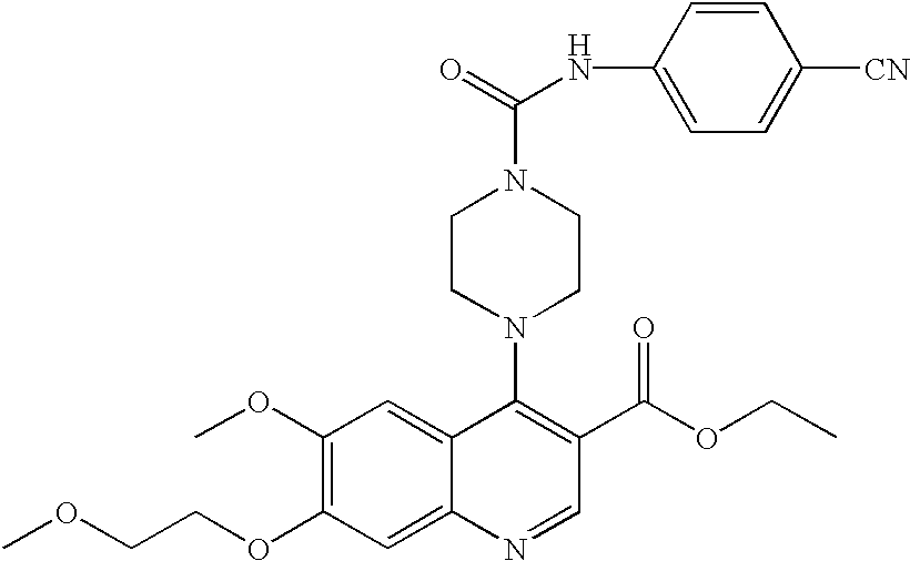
C1(OC)=C(OCCOC)C=C2C(=C1)C(N1CCN(C(=O)NC3=CC=C([CN])C=C3)CC1)=C(C(OCC)=O)C=N2
